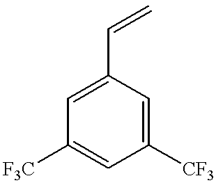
C1([CF3])=CC(C=C)=CC([F3C])=C1
